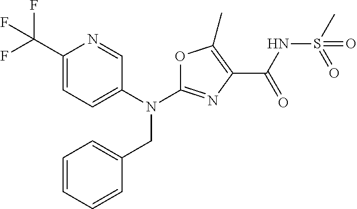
N(C1=NC(C(NS(C)(=O)=O)=O)=C(C)O1)(CC1=CC=CC=C1)C1=CC=C(C(F)(F)F)N=C1
